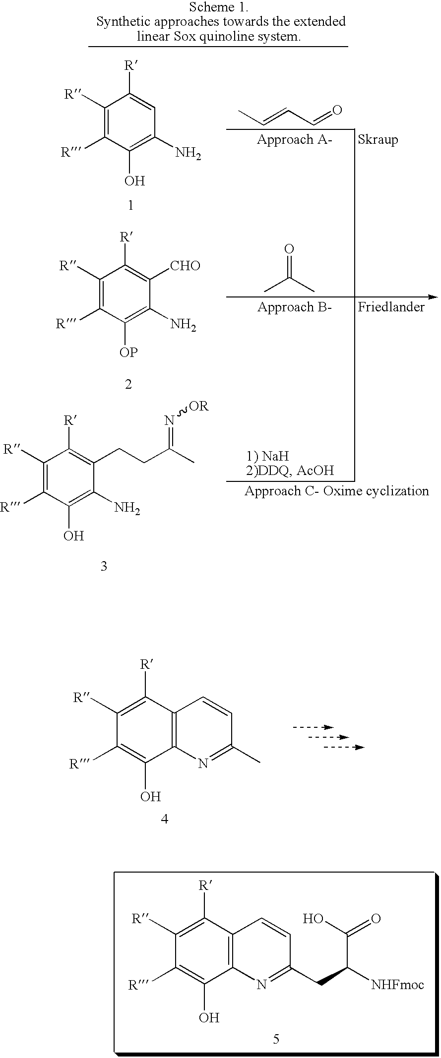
C1([R])=C([R])C2=C(C(O)=C1[R])N=C(C)C=C2.C1([R])=C([R])C2=C(C(O)=C1[R])N=C(CC(C(=O)O)[NHFmoc])C=C2.C1([R])=C([R])C(O)=C(N)C=C1[R].CC=CC=O.C1([R])=C([R])C([OP])=C(N)C([CHO])=C1[R].C1([R])=C([R])C(O)=C(N)C(CCC(C)=N[OR])=C1[R].O=C(C)C
